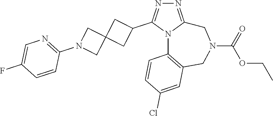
N1=C2N(C(C3CC4(C3)CN(C3=NC=C(F)C=C3)C4)=N1)C1=C(CN(C(=O)OCC)C2)C=C(Cl)C=C1
